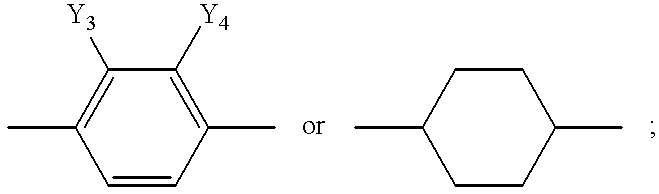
C1([Y3])=C(C)C=CC(C)=C1[Y4].C1C(C)CCC(C)C1
